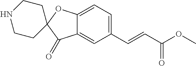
C12=CC(C=CC(OC)=O)=CC=C1OC1(C2=O)CCNCC1
